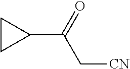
C1CC1C(=O)C[CN]
